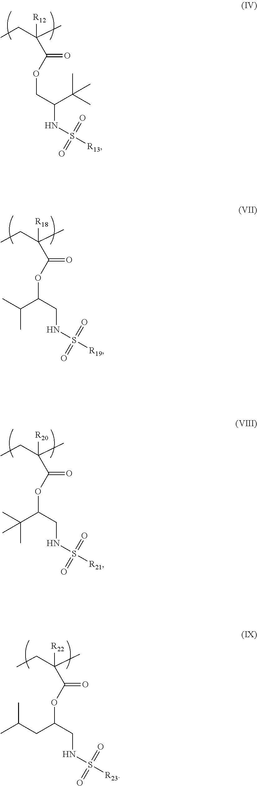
C(C(OCC(C(C)(C)C)NS([R13])(=O)=O)=O)(C)(CC)[R12].C(C(OC(CNS([R19])(=O)=O)C(C)C)=O)(C)(CC)[R18].C(C(OC(CNS([R21])(=O)=O)C(C)(C)C)=O)(C)(CC)[R20].C(C(OC(CNS([R23])(=O)=O)CC(C)C)=O)(C)(CC)[R22]
